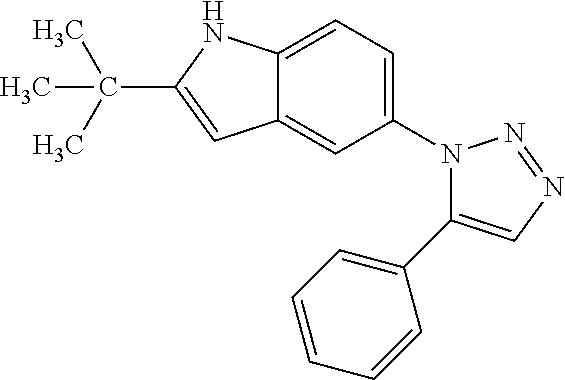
C12=CC=C(N3C(C4=CC=CC=C4)=CN=N3)C=C1C=C(C(C)(C)C)N2
